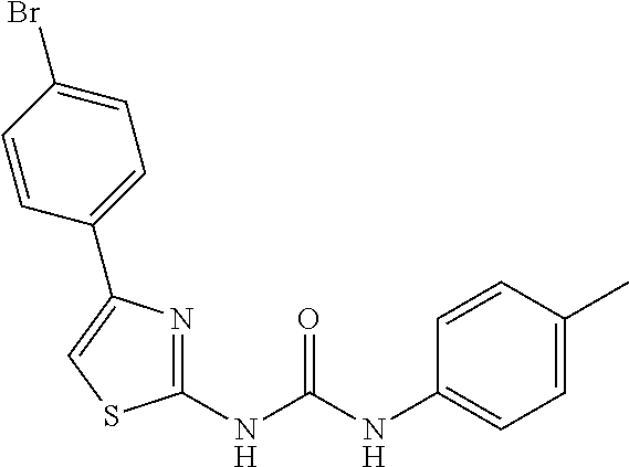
C1(NC(NC2=CC=C(C)C=C2)=O)=NC(C2=CC=C(Br)C=C2)=CS1
